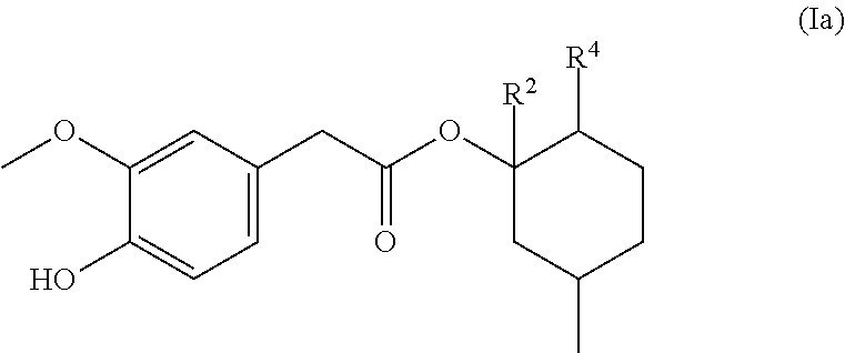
[R2]C1(OC(CC2=CC=C(O)C(OC)=C2)=O)C([R4])CCC(C)C1
